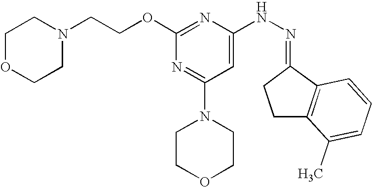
N(NC1=CC(N2CCOCC2)=NC(OCCN2CCOCC2)=N1)=C1CCC2=C1C=CC=C2C
